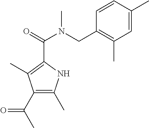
C1=CC(C)=CC(C)=C1CN(C(=O)C1=C(C)C(C(C)=O)=C(C)N1)C
